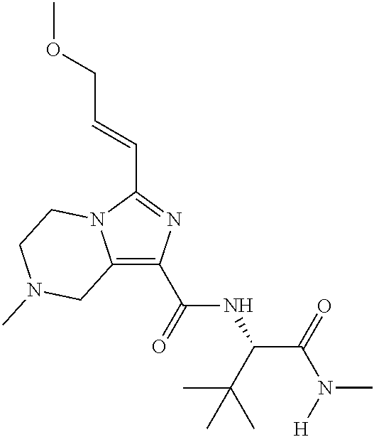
C12=C(C(=O)NC(C(=O)N([H])C)C(C)(C)C)N=C(C=CCOC)N1CCN(C)C2
